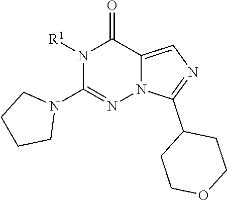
N1([R1])C(N2CCCC2)=NN2C(=CN=C2C2CCOCC2)C1=O
